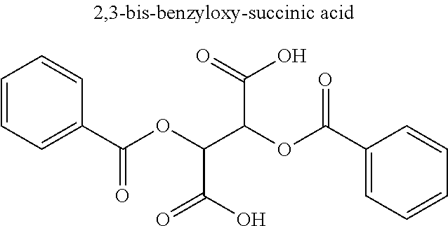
C1=CC=C(C(OC(C(OC(C2=CC=CC=C2)=O)C(=O)O)C(O)=O)=O)C=C1
